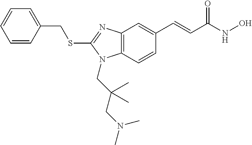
C1=CC(CSC2=NC3=C(N2CC(CN(C)C)(C)C)C=CC(C=CC(NO)=O)=C3)=CC=C1
